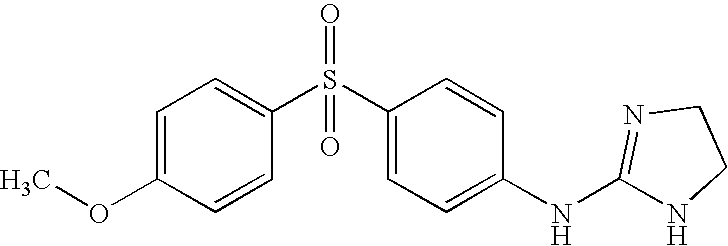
C1=C(OC)C=CC(S(C2=CC=C(NC3=NCCN3)C=C2)(=O)=O)=C1
